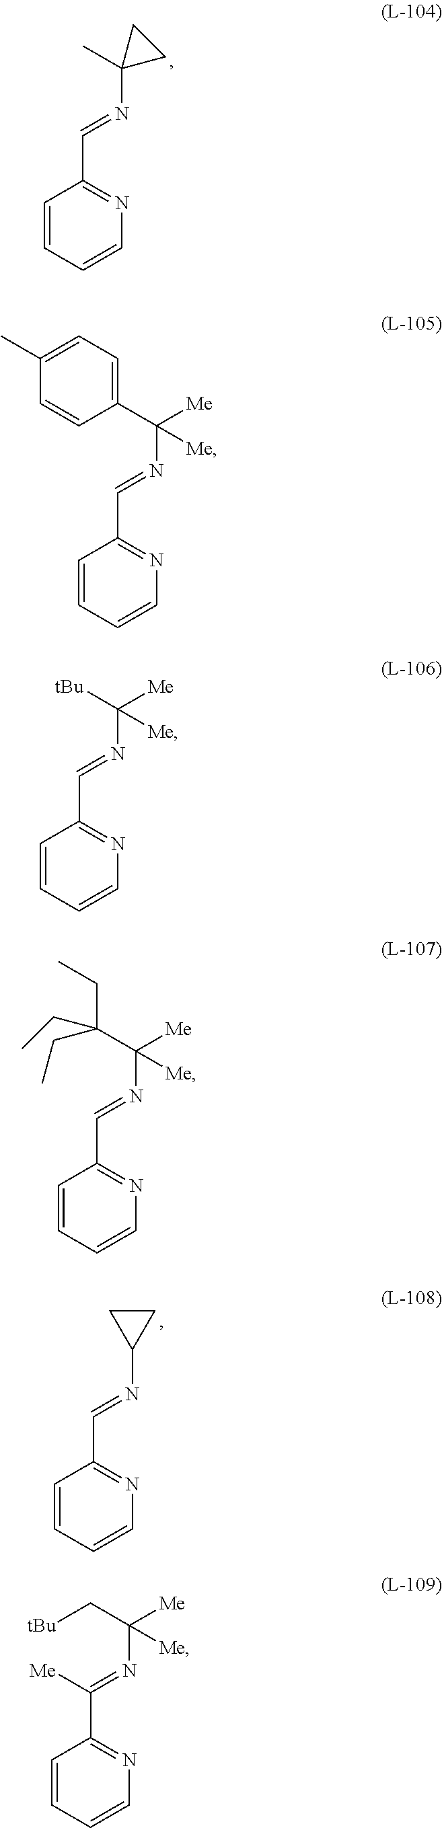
C1=CC=CN=C1C=NC1(C)CC1.C1=CC=CN=C1C=NC1CC1.C1=CC=CN=C1C=NC([Me])([Me])C1=CC=C(C)C=C1.C1=CC=CN=C1C=NC([Me])([Me])[tBu].C1=CC=CN=C1C=NC([Me])([Me])C(CC)(CC)CC.C1=CC=CN=C1C(=NC([Me])([Me])C[tBu])[Me]
